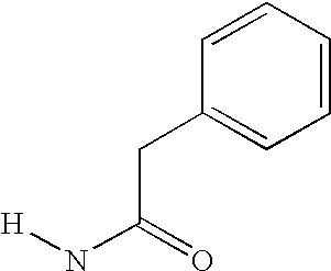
C(C(=O)N[H])C1=CC=CC=C1
